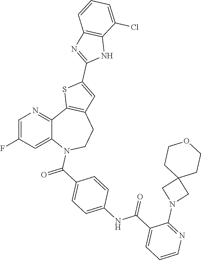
C1=C(F)C=C2C(=N1)C1=C(CCN2C(C2=CC=C(NC(C3=CC=CN=C3N3CC4(C3)CCOCC4)=O)C=C2)=O)C=C(C2=NC3=C(N2)C(Cl)=CC=C3)S1
